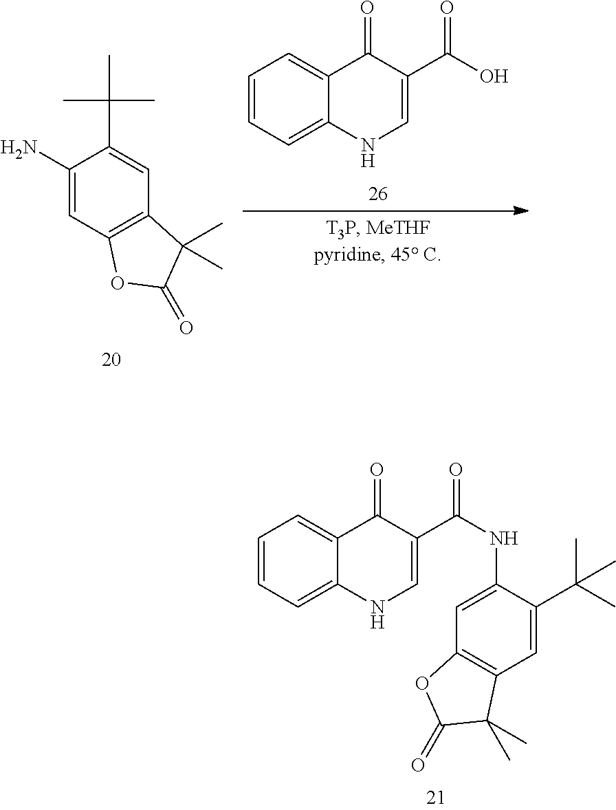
CC(C1=CC2=C(C=C1N)OC(=O)C2(C)C)(C)C.C1=CC=C2C(=C1)C(=O)C(C(O)=O)=CN2.C1=CC=C2C(=C1)C(=O)C(C(NC1=CC3=C(C=C1C(C)(C)C)C(C)(C)C(=O)O3)=O)=CN2
